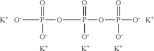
[O-]P(OP(OP([O-])(=O)[O-])(=O)[O-])([O-])=O.[K].[K].[K].[K].[K]
